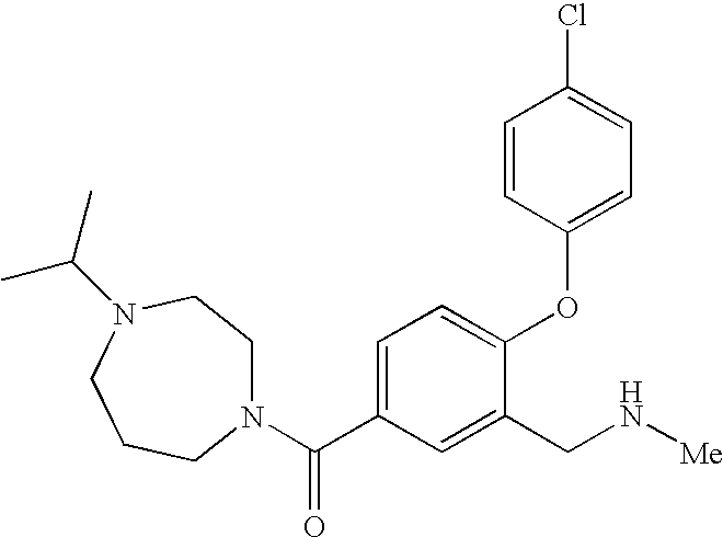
N1(C(C2=CC=C(OC3=CC=C(Cl)C=C3)C(CN[Me])=C2)=O)CCN(C(C)C)CCC1
